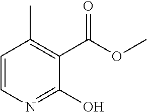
C1=CN=C(O)C(C(OC)=O)=C1C
